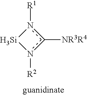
n1([R1])c([NR3R4])n([R2])[Si]1
